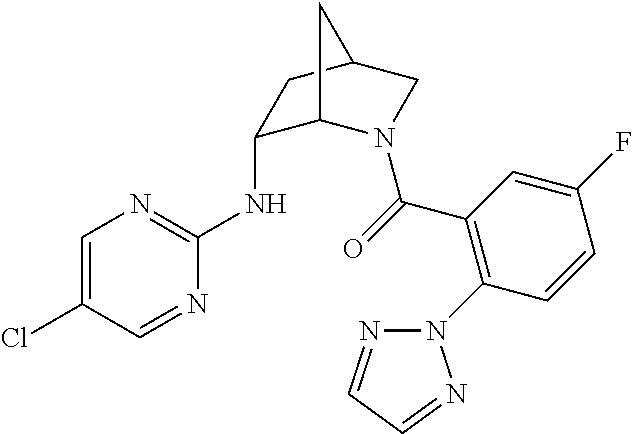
C1=C(Cl)C=NC(NC2C3N(C(=O)C4=C(N5N=CC=N5)C=CC(F)=C4)CC(C2)C3)=N1
